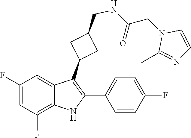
N(C(=O)CN1C=CN=C1C)CC1CC(C2=C(C3=CC=C(F)C=C3)NC3=C(F)C=C(F)C=C23)C1
